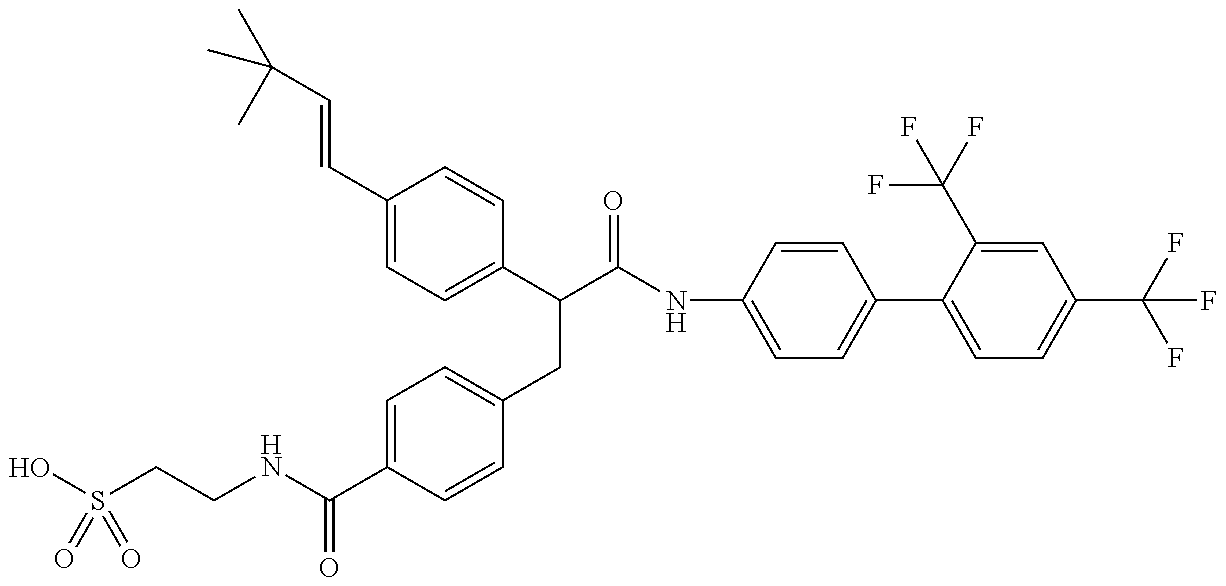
OS(CCNC(C1=CC=C(CC(C(=O)NC2=CC=C(C3=CC=C(C(F)(F)F)C=C3C(F)(F)F)C=C2)C2=CC=C(C=CC(C)(C)C)C=C2)C=C1)=O)(=O)=O
